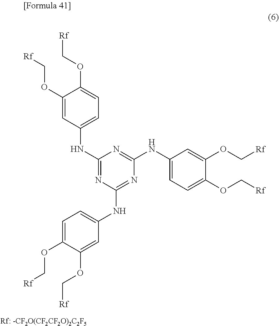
C1(OC[Rf])=CC(NC2=NC(NC3=CC=C(OC[Rf])C(OC[Rf])=C3)=NC(NC3=CC=C(OC[Rf])C(OC[Rf])=C3)=N2)=CC=C1OC[Rf]
